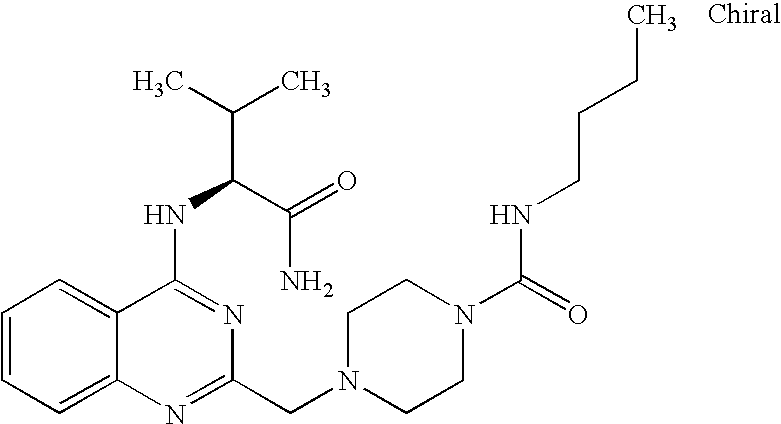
C1=CC=C2C(=C1)C(NC(C(=O)N)C(C)C)=NC(CN1CCN(C(=O)NCCCC)CC1)=N2
